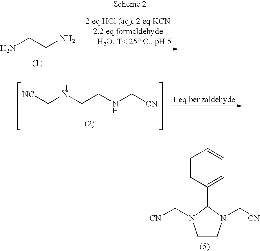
NCCN.[NC]CNCCNC[CN].C1CN(C[CN])C(C2=CC=CC=C2)N1C[CN]
